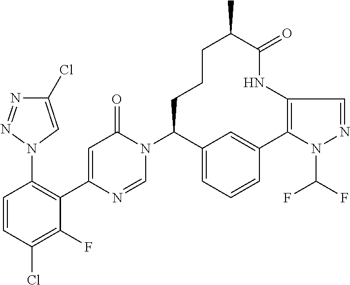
C1(N2C=NC(C3=C(N4C=C(Cl)N=N4)C=CC(Cl)=C3F)=CC2=O)C2=CC=CC(=C2)C2=C(NC(=O)C(C)CCC1)C=NN2C(F)F
